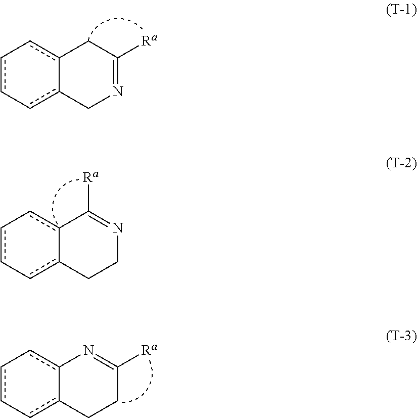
c1c-cc2-c(c-1)N=C([Ra])CC2.c1c-cc2-c(c-1)CC([Ra])=NC2.c1c-cc2-c(c-1)C([Ra])=NCC2
